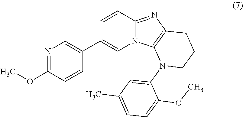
C1=CC2=NC3=C(N2C=C1C1=CN=C(OC)C=C1)N(C1=CC(C)=CC=C1OC)CCC3
